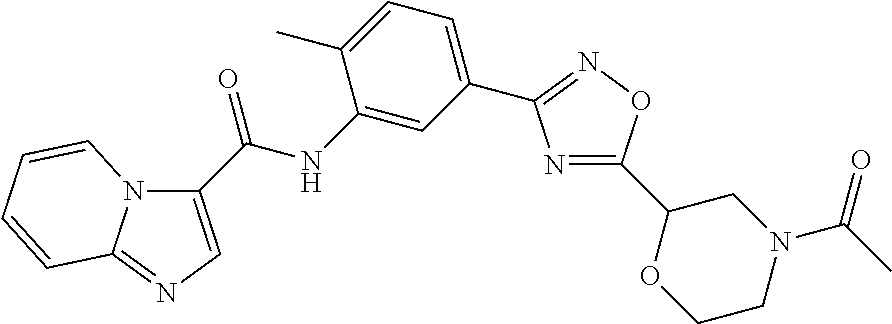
C1(C(NC2=CC(C3=NOC(C4OCCN(C(C)=O)C4)=N3)=CC=C2C)=O)=CN=C2N1C=CC=C2
